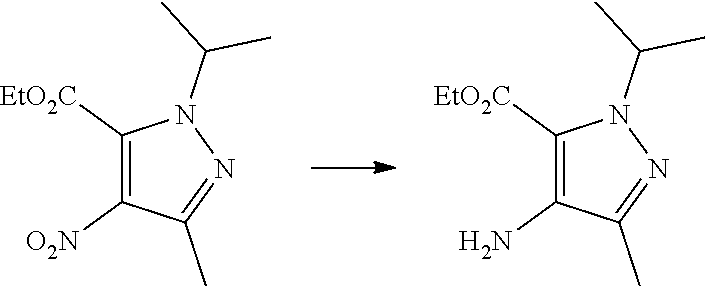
C1([EtO2C])=C([O2N])C(C)=NN1C(C)C.C1([EtO2C])=C(N)C(C)=NN1C(C)C
